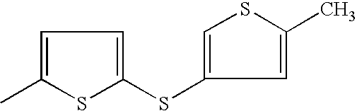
C1=C(C)SC(SC2=CSC(C)=C2)=C1
